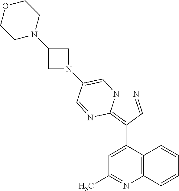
N1=CC(C2=CC(C)=NC3=C2C=CC=C3)=C2N1C=C(N1CC(N3CCOCC3)C1)C=N2
